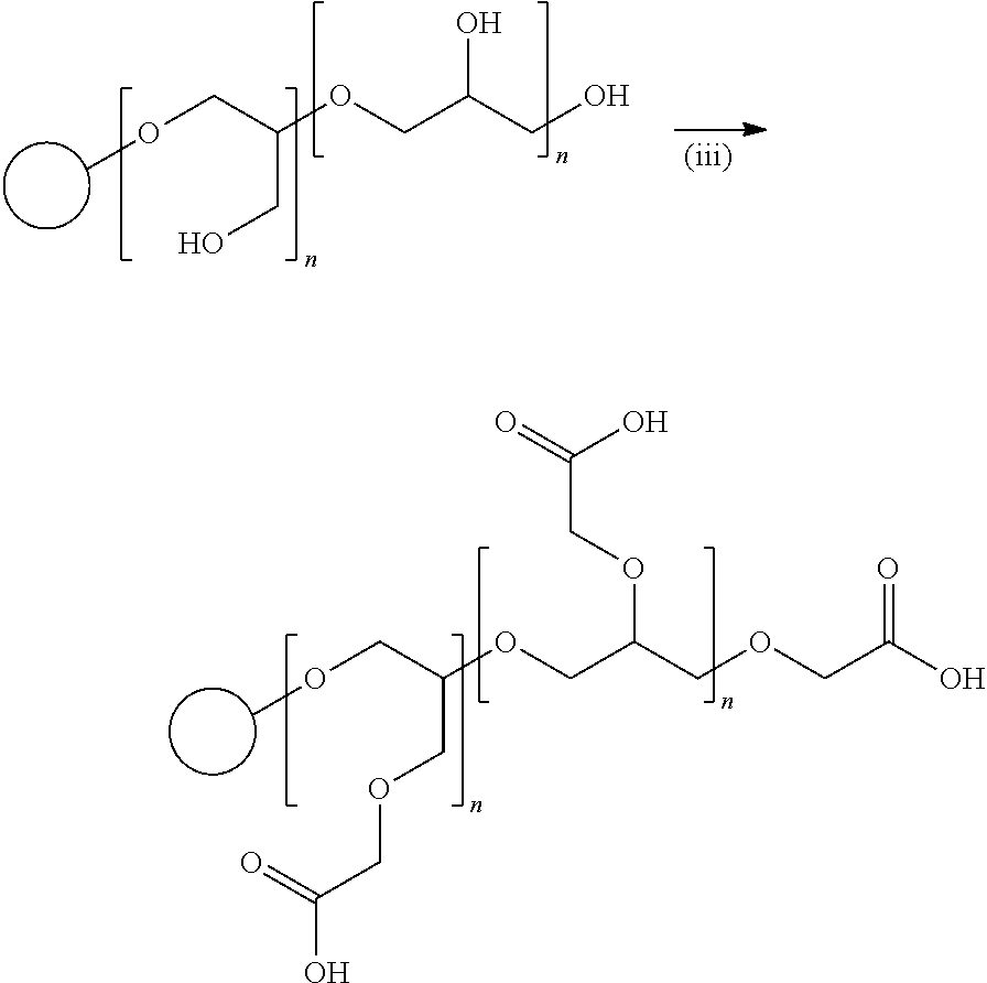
COCC(COCC(O)=O)OCC(COCC(O)=O)OCC(=O)O.COCC(CO)OCC(CO)O
